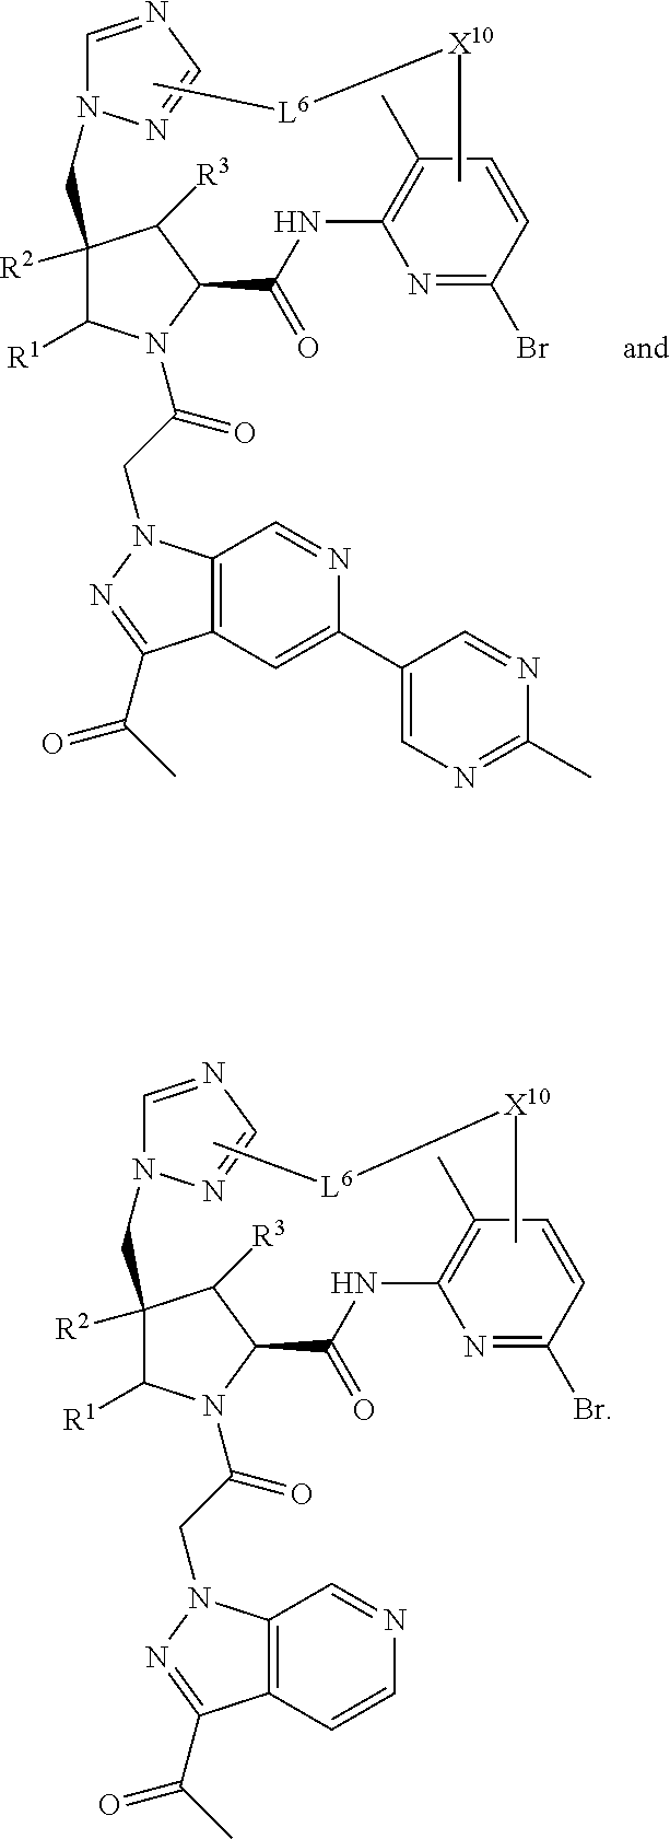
C1=NC=NN1CC1([R2])C([R1])N(C(CN2C3=C(C=C(C4=CN=C(C)N=C4)N=C3)C(C(=O)C)=N2)=O)C(C(NC2=C(C)C=CC(Br)=N2)=O)C1[R3].C[X10][L6]C.C1=NC=NN1CC1([R2])C([R1])N(C(CN2C3=C(C=CN=C3)C(C(=O)C)=N2)=O)C(C(NC2=C(C)C=CC(Br)=N2)=O)C1[R3].C[X10][L6]C
